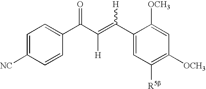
C1=C([NC])C=CC(C(C(=C(C2=CC([R5b])=C([OCH3])C=C2[OCH3])[H])[H])=O)=C1
